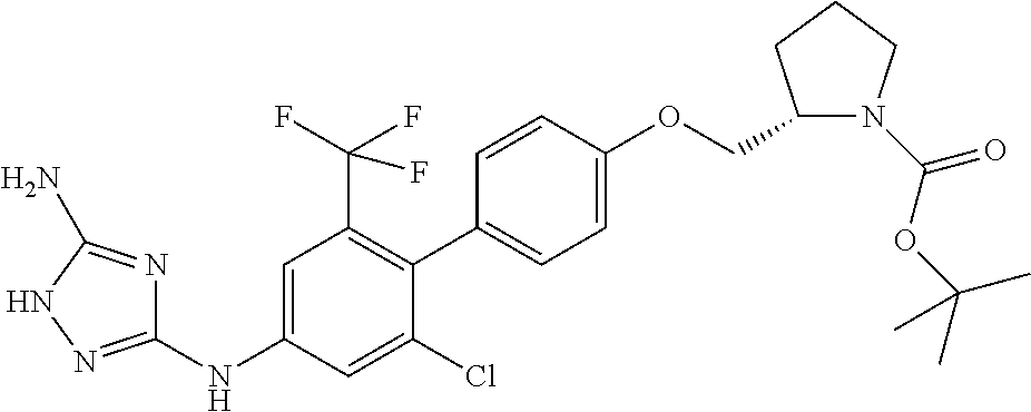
C1(NC2=CC(C(F)(F)F)=C(C3=CC=C(OCC4N(C(OC(C)(C)C)=O)CCC4)C=C3)C(Cl)=C2)=NNC(N)=N1
